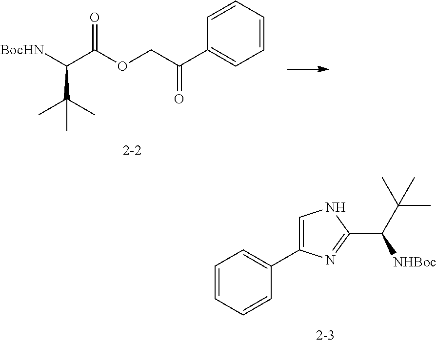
C1=CC=CC(C2=CNC(C([NHBoc])C(C)(C)C)=N2)=C1.C(C(OCC(C1=CC=CC=C1)=O)=O)([BocHN])C(C)(C)C
